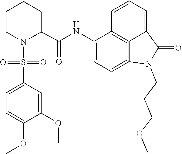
C1=C2C(=O)N(CCCOC)C3=CC=C(NC(C4CCCCN4S(=O)(C4=CC=C(OC)C(OC)=C4)=O)=O)C(=C23)C=C1
